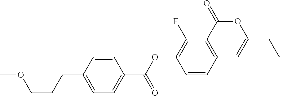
C1=CC2=C(C(F)=C1OC(C1=CC=C(CCCOC)C=C1)=O)C(=O)OC(CCC)=C2
